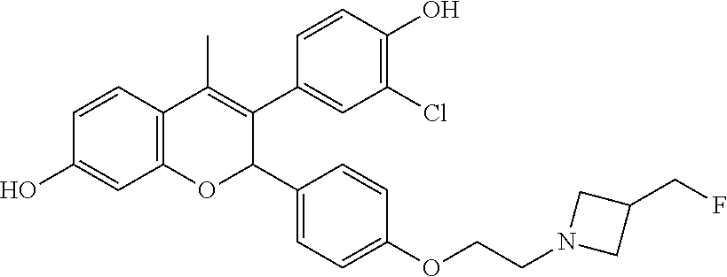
C12=C(C=CC(O)=C1)C(C)=C(C1=CC(Cl)=C(O)C=C1)C(C1=CC=C(OCCN3CC(CF)C3)C=C1)O2
